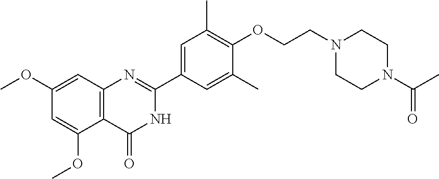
C1(OC)=CC2=C(C(OC)=C1)C(=O)NC(C1=CC(C)=C(OCCN3CCN(C(C)=O)CC3)C(C)=C1)=N2
